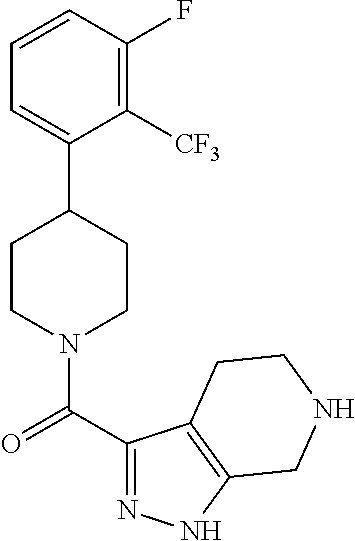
C1=CC(F)=C([CF3])C(C2CCN(C(C3=NNC4=C3CCNC4)=O)CC2)=C1
